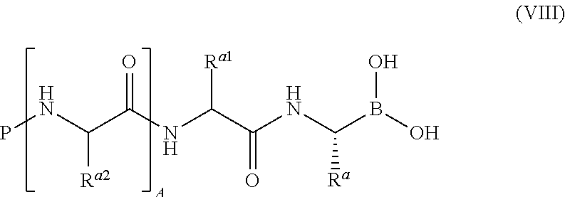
PNC(C(NC(C(NC(B(O)O)[Ra])=O)[Ra1])=O)[Ra2]
